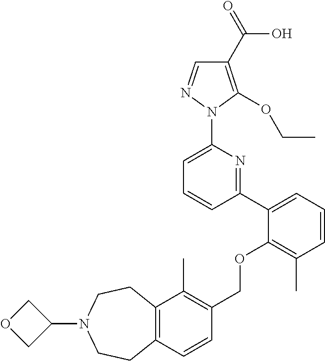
C1(C2=CC=CC(C)=C2OCC2=C(C)C3=C(C=C2)CCN(C2COC2)CC3)=NC(N2N=CC(C(=O)O)=C2OCC)=CC=C1
